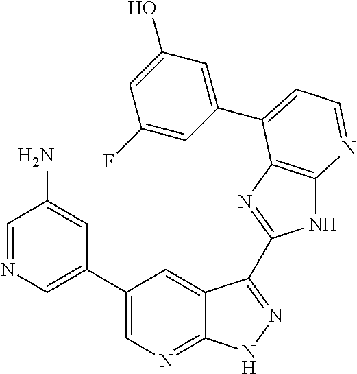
C1(C2=CN=CC(N)=C2)=CN=C2C(=C1)C(C1=NC3=C(N1)N=CC=C3C1=CC(O)=CC(F)=C1)=NN2
